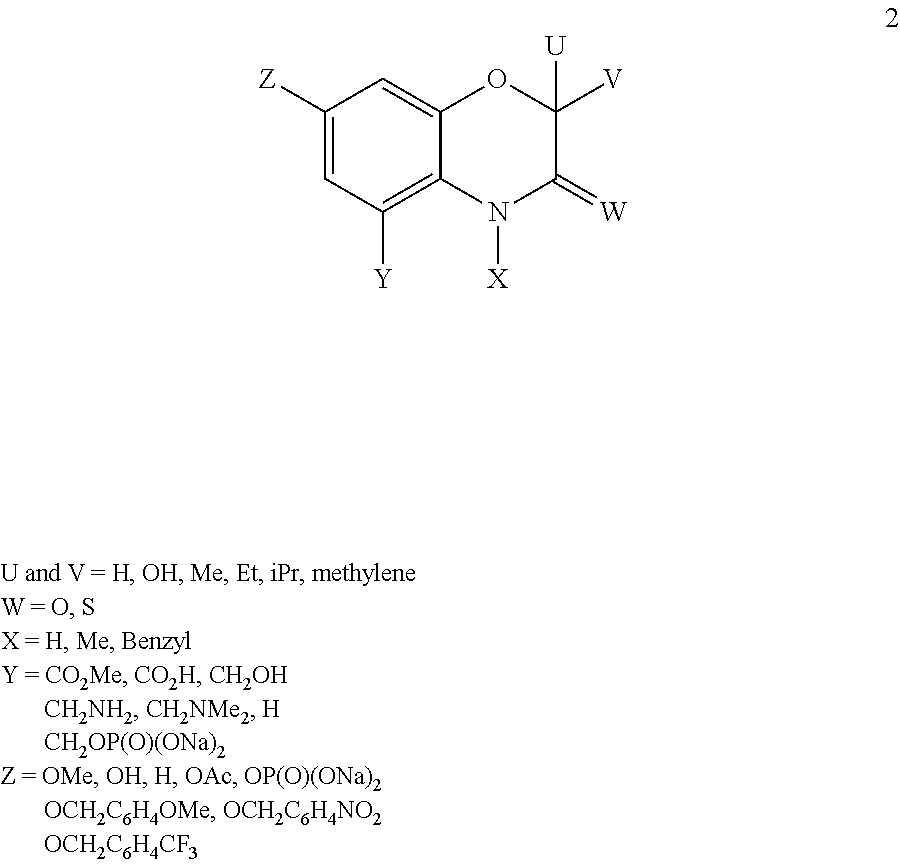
C1([Z])=CC([Y])=C2C(=C1)OC([V])([U])C(=[W])N2[X]
